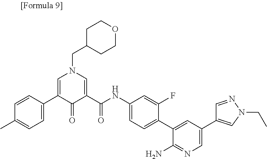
C1=C(C2=CN(CC3CCOCC3)C=C(C(NC3=CC=C(C4=CC(C5=CN(CC)N=C5)=CN=C4N)C(F)=C3)=O)C2=O)C=CC(C)=C1
